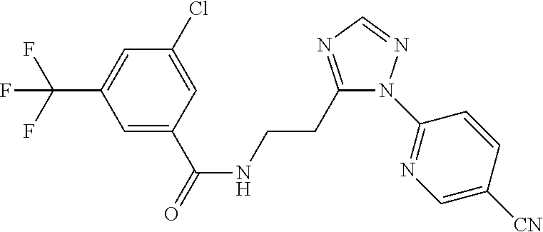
C1=C(C(=O)NCCC2=NC=NN2C2=NC=C([CN])C=C2)C=C(Cl)C=C1C(F)(F)F
